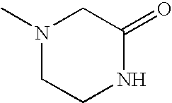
N1(C)CCNC(=O)C1
